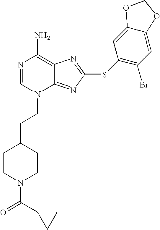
N1=CN(CCC2CCN(C(=O)C3CC3)CC2)C2=NC(SC3=C(Br)C=C4C(=C3)OCO4)=NC2=C1N
